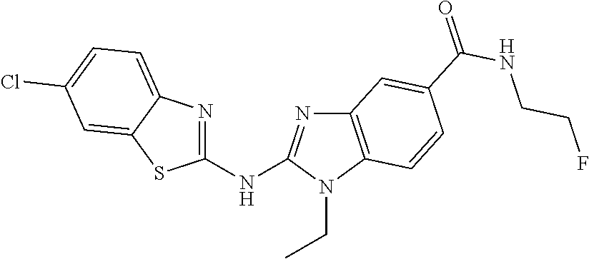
C1(NC2=NC3=C(N2CC)C=CC(C(NCCF)=O)=C3)=NC2=CC=C(Cl)C=C2S1
